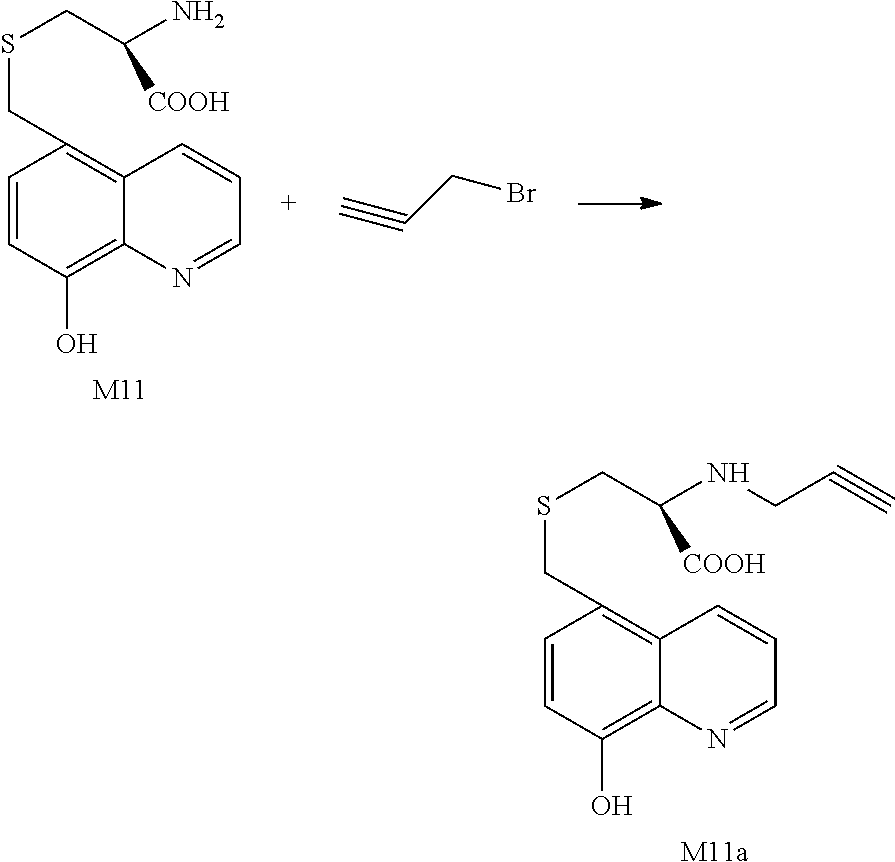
C1=CC(O)=C2C(=C1CSCC(N)[COOH])C=CC=N2.[M11].C#CCBr.C1=CC(O)=C2C(=C1CSCC(NCC#C)[COOH])C=CC=N2.[M11a]
